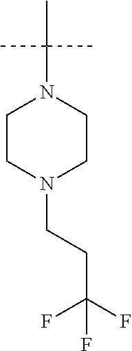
C1CN(CCC(F)(F)F)CCN1C(C)(C)C
